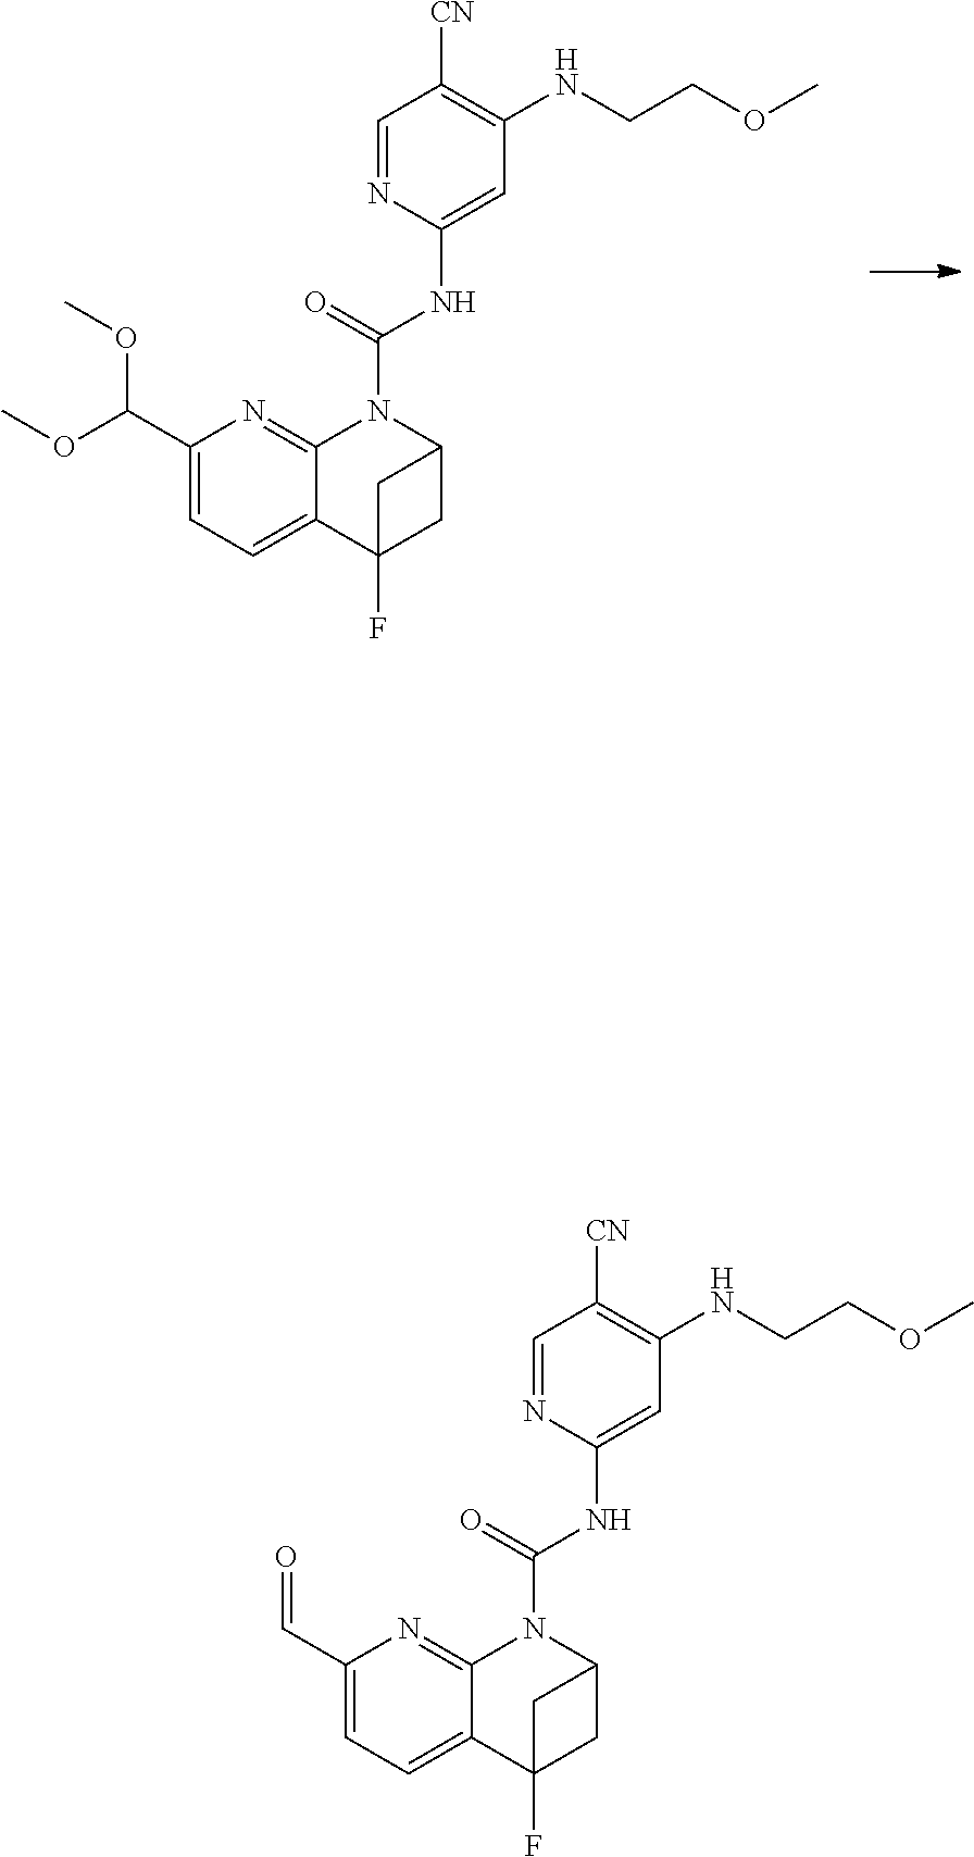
C1(C(OC)OC)=CC=C2C(=N1)N(C(NC1=CC(NCCOC)=C([CN])C=N1)=O)C1CC2(F)C1.C1(C=O)=CC=C2C(=N1)N(C(NC1=CC(NCCOC)=C([CN])C=N1)=O)C1CC2(F)C1
